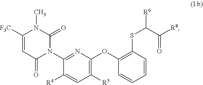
C1([F3C])=CC(=O)N(C2=NC(OC3=C(SC([R6])C([R8])=O)C=CC=C3)=C([R5])C=C2[R4])C(=O)N1C
